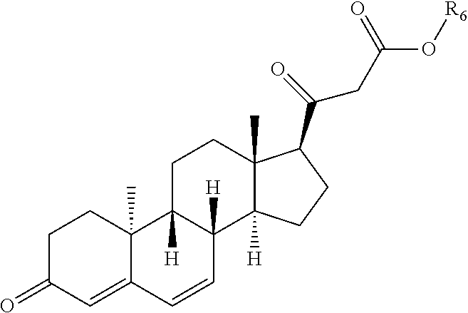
C1C(=O)C=C2C(C)(C1)C1([H])C([H])(C=C2)C2([H])C(C)(CC1)C(C(CC(O[R6])=O)=O)CC2
